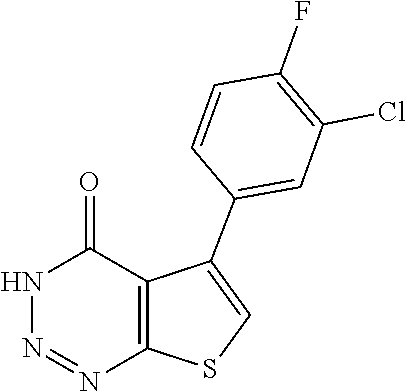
N1N=NC2=C(C(C3=CC(Cl)=C(F)C=C3)=CS2)C1=O
